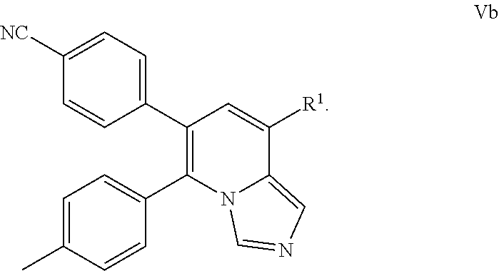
C1=CC(C2=C(C3=CC=C(C)C=C3)N3C(=CN=C3)C([R1])=C2)=CC=C1[NC]
